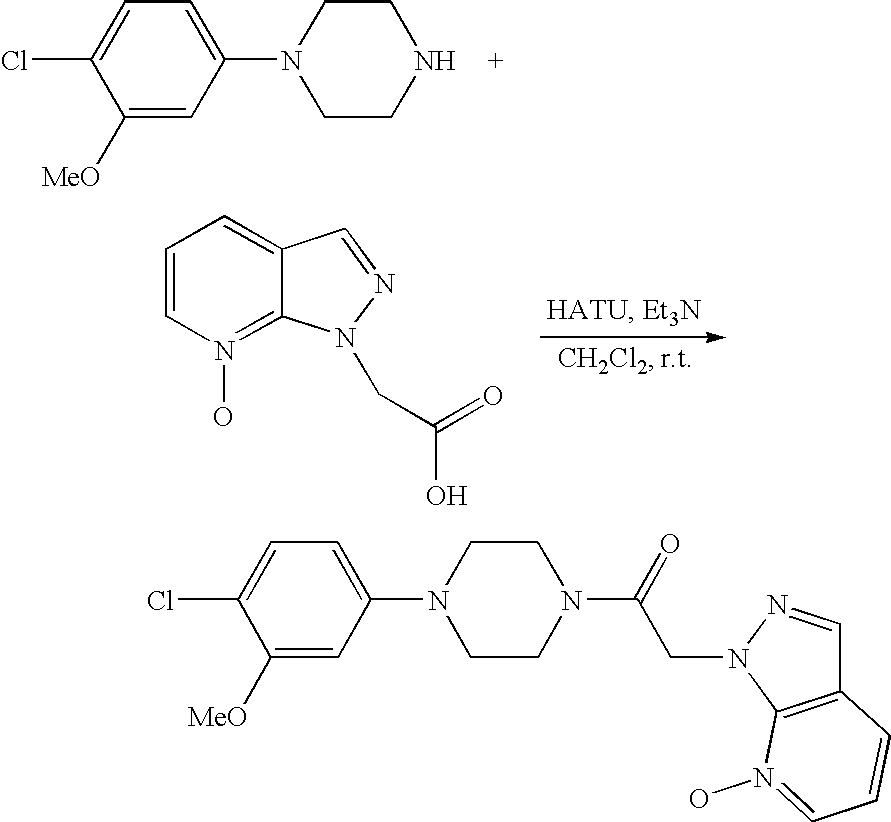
C1([MeO])=CC(N2CCNCC2)=CC=C1Cl.C12=N(O)C=CC=C1C=NN2CC(O)=O.C(C(=O)N1CCN(C2=CC=C(Cl)C([MeO])=C2)CC1)N1N=CC2=C1N(O)=CC=C2
